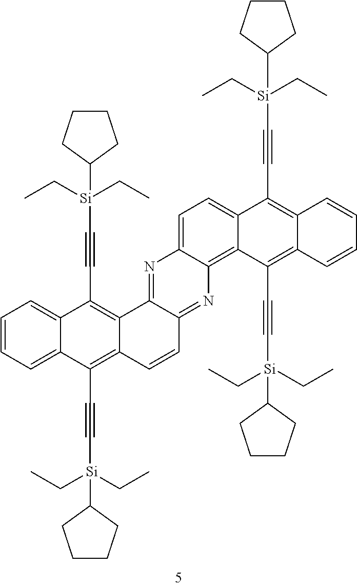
C1=CC=C2C(=C1)C(C#C[Si](C1CCCC1)(CC)CC)=C1C3=NC4=CC=C5C(=C4N=C3C=CC1=C2C#C[Si](C1CCCC1)(CC)CC)C(C#C[Si](C1CCCC1)(CC)CC)=C1C(=C5C#C[Si](CC)(CC)C2CCCC2)C=CC=C1
